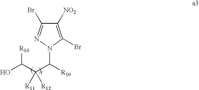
C1([NO2])=C(Br)N(C([R10])C(C(O)[R10])([R11])[R12])N=C1Br
